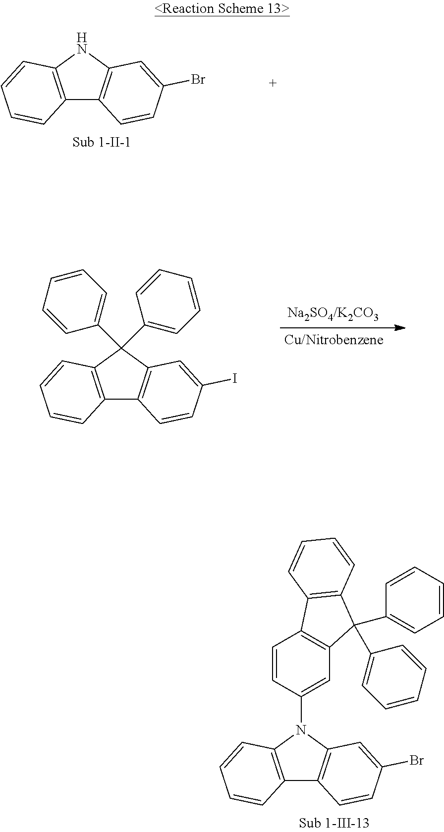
C12=C(NC3=C1C=CC(Br)=C3)C=CC=C2.C12=C(C(C3=CC=CC=C3)(C3=CC=CC=C3)C3=C1C=CC(I)=C3)C=CC=C2.C12=C(N(C3=CC4=C(C=C3)C3=C(C4(C4=CC=CC=C4)C4=CC=CC=C4)C=CC=C3)C3=C1C=CC(Br)=C3)C=CC=C2
